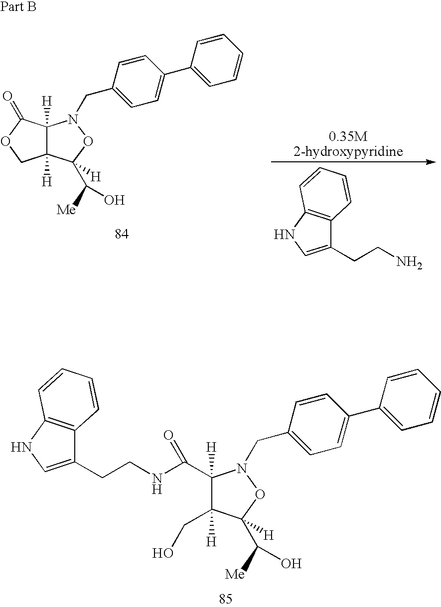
C1(C(=O)NCCC2=CNC3=C2C=CC=C3)([H])C(CO)([H])C([H])(C([Me])O)ON1CC1=CC=C(C2=CC=CC=C2)C=C1.C1(CCN)=CNC2=C1C=CC=C2.C12([H])C([H])(C(=O)OC1)N(CC1=CC=C(C3=CC=CC=C3)C=C1)OC2(C([Me])O)[H]
